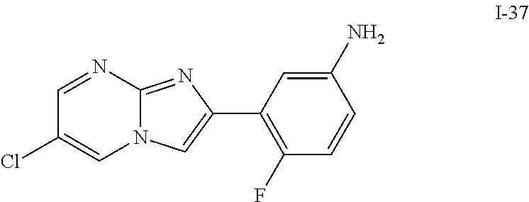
ClC1=CN2C(=NC(C3=C(F)C=CC(N)=C3)=C2)N=C1
